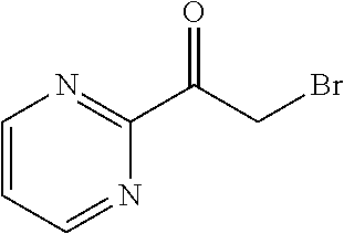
C1=CC=NC(C(CBr)=O)=N1
